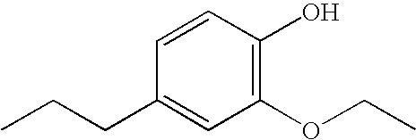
C1=CC(O)=C(OCC)C=C1CCC
